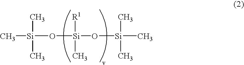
C[Si](O[Si](O[Si](C)(C)C)([R1])C)(C)C
